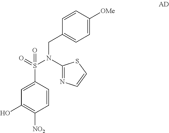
C1=CC(S(=O)(=O)N(C2=NC=CS2)CC2=CC=C([OMe])C=C2)=CC(O)=C1[NO2]
